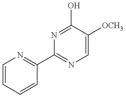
C1=CC=CC(C2=NC=C([OCH3])C(O)=N2)=N1
